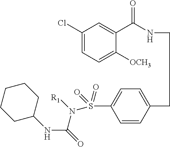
C1(Cl)=CC=C([OCH3])C(C(NCCC2=CC=C(S(N([R1])C(=O)NC3CCCCC3)(=O)=O)C=C2)=O)=C1
